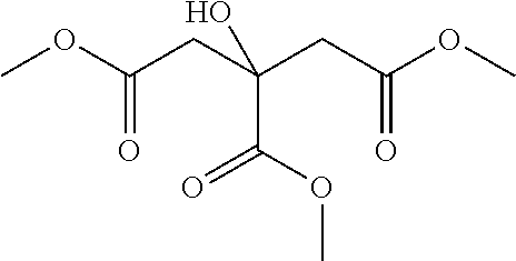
COC(CC(CC(OC)=O)(C(OC)=O)O)=O
